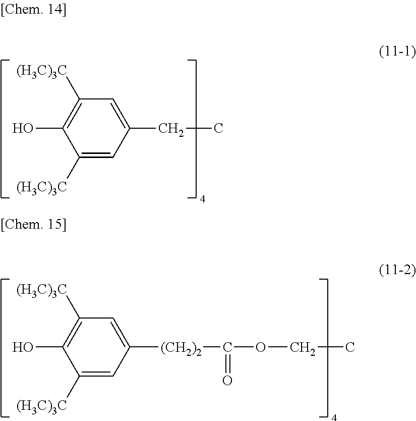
C1(CC)=CC([(H3C)3C])=C(O)C([(H3C)3C])=C1.C1([(CH2)2]C(OCC)=O)=CC([(H3C)3C])=C(O)C([(H3C)3C])=C1
